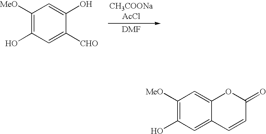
C1([MeO])=C(O)C=C([CHO])C(O)=C1.C1([MeO])=C(O)C=C2C(=C1)OC(=O)C=C2
